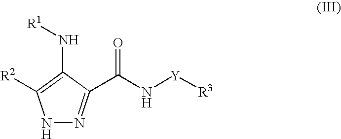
[R1]NC1=C([R2])NN=C1C(N[Y][R3])=O
